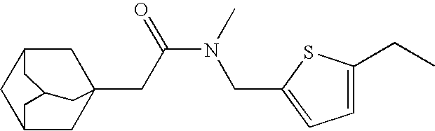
C12CC3(CC(N(C)CC4=CC=C(CC)S4)=O)CC(C1)CC(C2)C3
